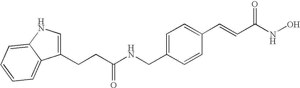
C1(CCC(NCC2=CC=C(C=CC(NO)=O)C=C2)=O)=CNC2=CC=CC=C12
